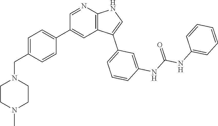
C1=NC2=C(C=C1C1=CC=C(CN3CCN(C)CC3)C=C1)C(C1=CC=CC(NC(NC3=CC=CC=C3)=O)=C1)=CN2
